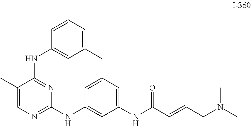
C1(C)=CN=C(NC2=CC(NC(C=CCN(C)C)=O)=CC=C2)N=C1NC1=CC(C)=CC=C1
